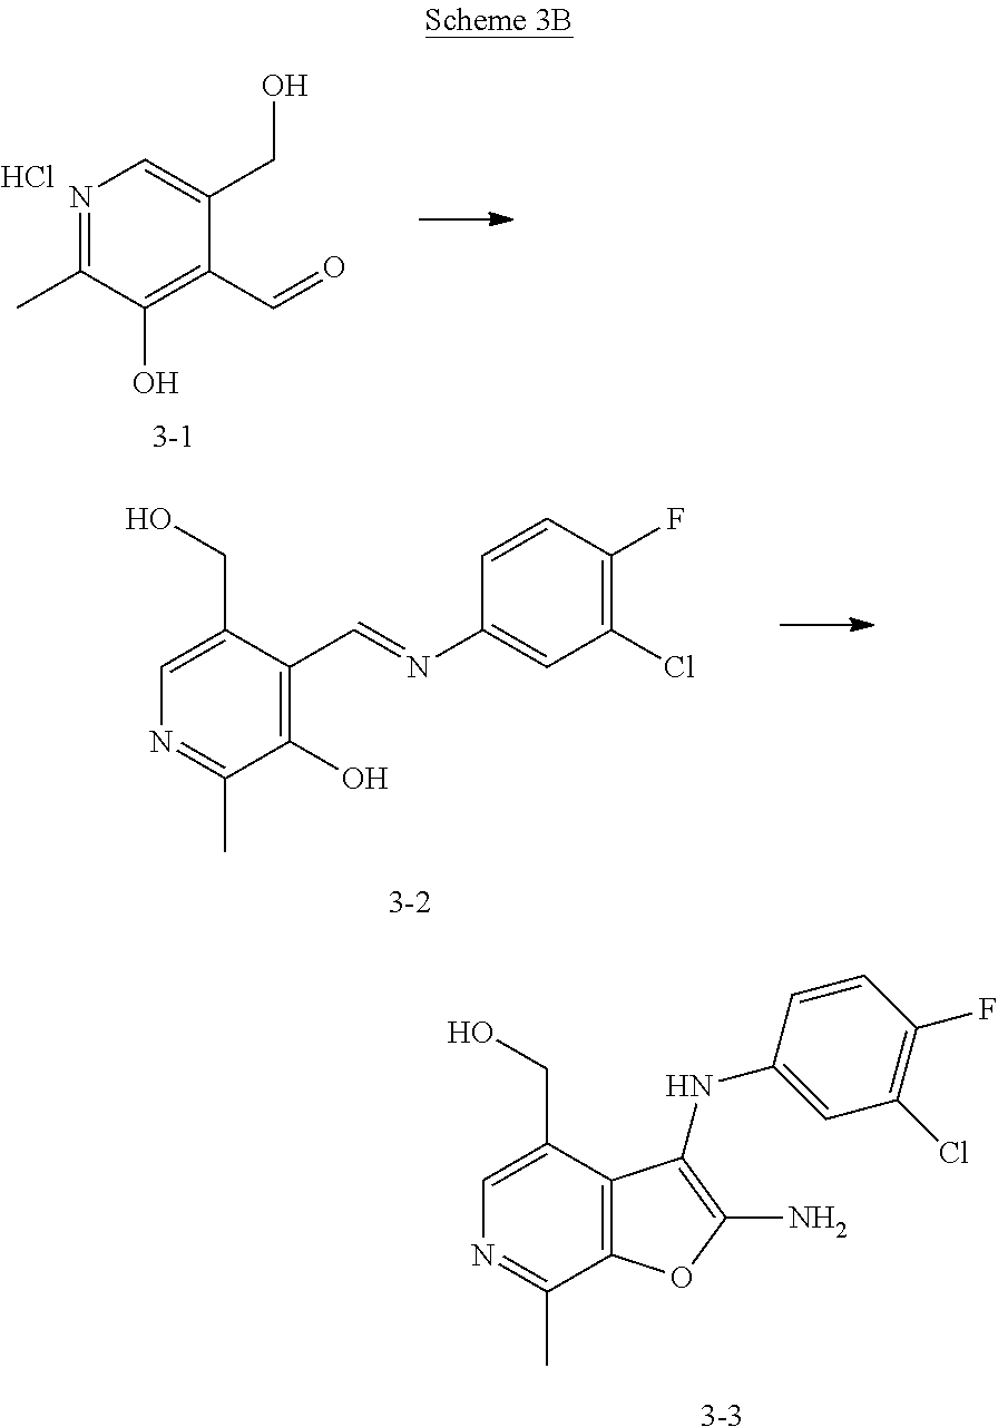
N1=C(C)C(O)=C(C=O)C(CO)=C1.Cl.[3-1].C1(O)=C(C=NC2=CC(Cl)=C(F)C=C2)C(CO)=CN=C1C.[3-2].C12=C(C(CO)=CN=C1C)C(NC1=CC(Cl)=C(F)C=C1)=C(N)O2.[3-3]
